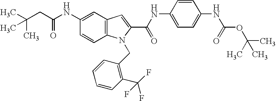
C1(NC(CC(C)(C)C)=O)=CC2=C(C=C1)N(CC1=C(C(F)(F)F)C=CC=C1)C(C(NC1=CC=C(NC(=O)OC(C)(C)C)C=C1)=O)=C2
